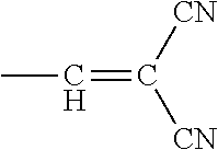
CC=C([CN])[CN]
